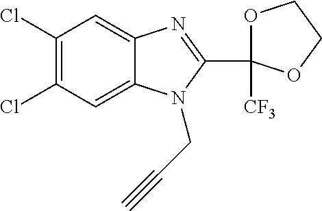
C1(Cl)=C(Cl)C=C2C(=C1)N=C(C1([CF3])OCCO1)N2CC#C
